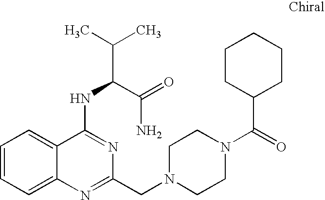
C1=CC=C2C(=C1)C(NC(C(C)C)C(=O)N)=NC(CN1CCN(C(=O)C3CCCCC3)CC1)=N2
